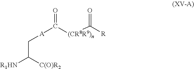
[A](C([(CR8R9)n]C([R])=O)=O)CC([R1HN])[C(O)R2]
